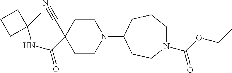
C1CN(C2CCN(C(OCC)=O)CCC2)CCC1(C#N)C(NC1(C)CCC1)=O
